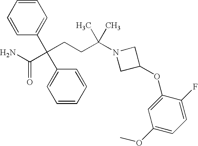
C(CCC(N1CC(OC2=CC(OC)=CC=C2F)C1)(C)C)(C(N)=O)(C1=CC=CC=C1)C1=CC=CC=C1
